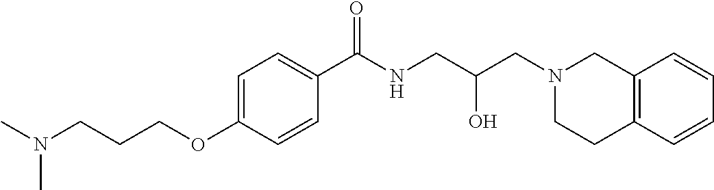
C1=CC(OCCCN(C)C)=CC=C1C(NCC(CN1CC2=C(CC1)C=CC=C2)O)=O
